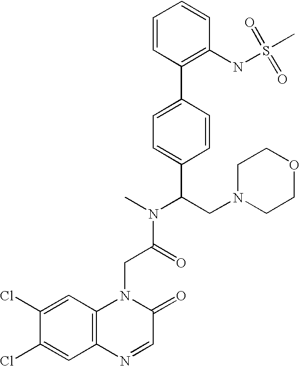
C(C(N(C)C(CN1CCOCC1)C1=CC=C(C2=C(NS(C)(=O)=O)C=CC=C2)C=C1)=O)N1C2=C(C=C(Cl)C(Cl)=C2)N=CC1=O
